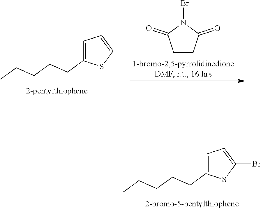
C1=C(CCCCC)SC(Br)=C1.C1=C(CCCCC)SC=C1.C1CC(=O)N(Br)C1=O
